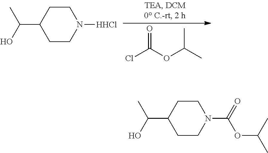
ClC(OC(C)C)=O.C1CC(C(C)O)CCN1[HHCl].C1CC(C(C)O)CCN1C(=O)OC(C)C
